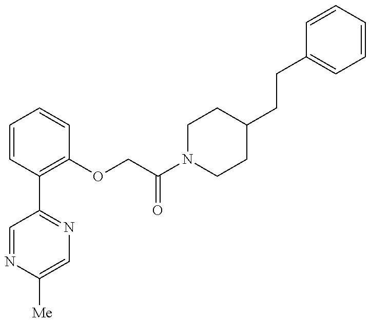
C1=NC([Me])=CN=C1C1=C(OCC(N2CCC(CCC3=CC=CC=C3)CC2)=O)C=CC=C1
